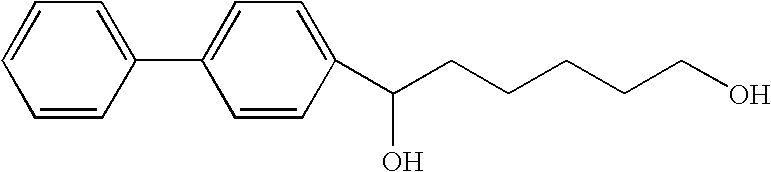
C1(C2=CC=C(C(CCCCCO)O)C=C2)=CC=CC=C1
